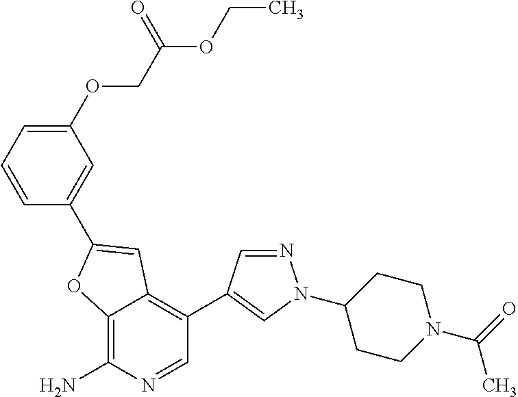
C12=C(N)N=CC(C3=CN(C4CCN(C(=O)C)CC4)N=C3)=C1C=C(C1=CC(OCC(OCC)=O)=CC=C1)O2
